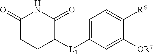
C1=C([L1]C2C(=O)NC(=O)CC2)C=C([OR7])C([R6])=C1
